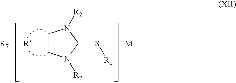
C1CN([R7])C(S[R1])N1[R2].[R].[M].[R7]
